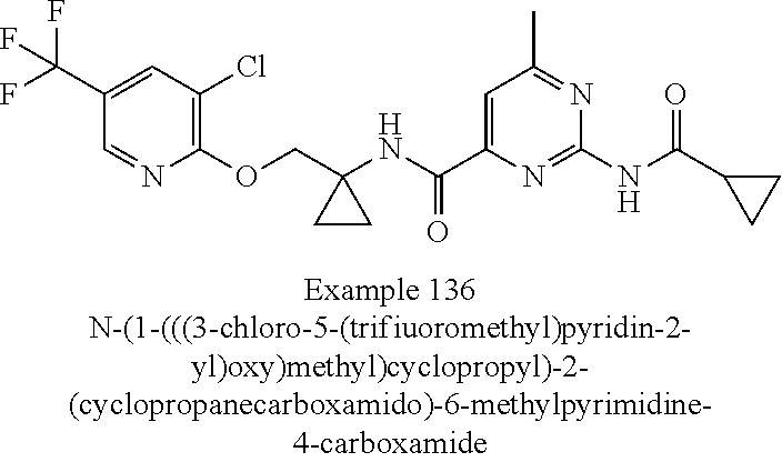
C1(C(F)(F)F)=CC(Cl)=C(OCC2(NC(C3=CC(C)=NC(NC(C4CC4)=O)=N3)=O)CC2)N=C1
